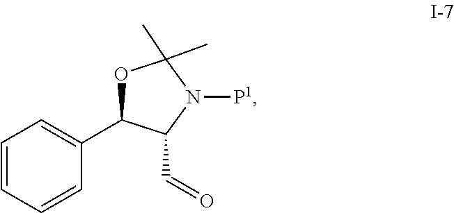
C1=CC(C2OC(C)(C)N([P1])C2C=O)=CC=C1
